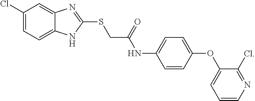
C1(Cl)=CC=C2C(=C1)N=C(SCC(NC1=CC=C(OC3=CC=CN=C3Cl)C=C1)=O)N2
